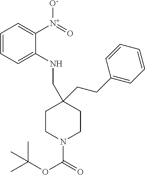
C1CN(C(=O)OC(C)(C)C)CCC1(CNC1=CC=CC=C1[N+](=O)[O-])CCC1=CC=CC=C1
